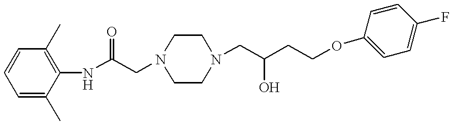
C1=CC(C)=C(NC(CN2CCN(CC(CCOC3=CC=C(F)C=C3)O)CC2)=O)C(C)=C1
